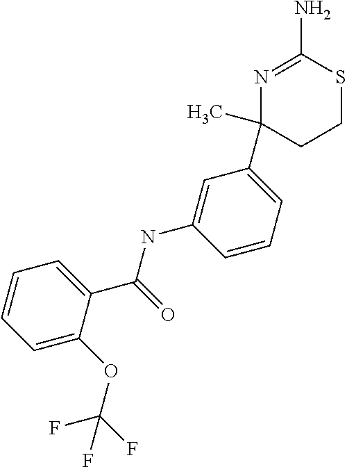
C1(C2=CC=CC(NC(=O)C3=CC=CC=C3OC(F)(F)F)=C2)(C)CCSC(N)=N1
